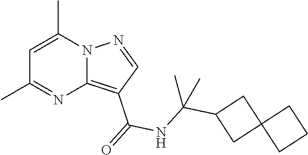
C1=C(C)N2C(=C(C(=O)NC(C3CC4(C3)CCC4)(C)C)C=N2)N=C1C
